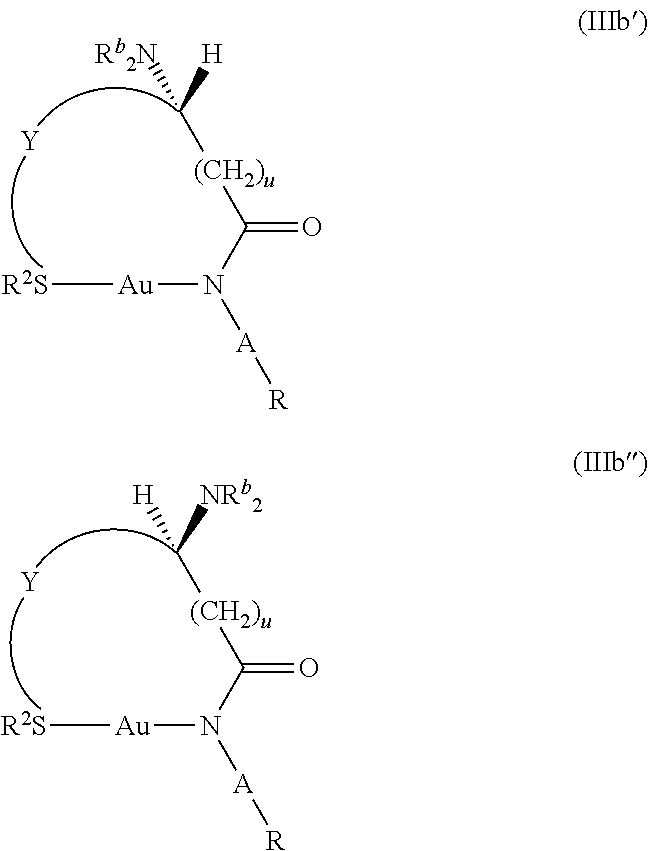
[R2S][Au]N(C(=O)[(CH2)u]C([Rb2N])[H])[A][R].[Y].[R2S][Au]N(C(=O)[(CH2)u]C([H])[NRb2])[A][R].[Y]
